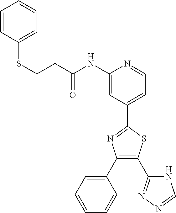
C1(C2=NN=CN2)=C(C2=CC=CC=C2)N=C(C2=CC=NC(NC(CCSC3=CC=CC=C3)=O)=C2)S1
